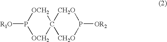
[R1O]P1[OCH2]C2([OCH2]1)[CH2O]P([OR2])[CH2O]2
